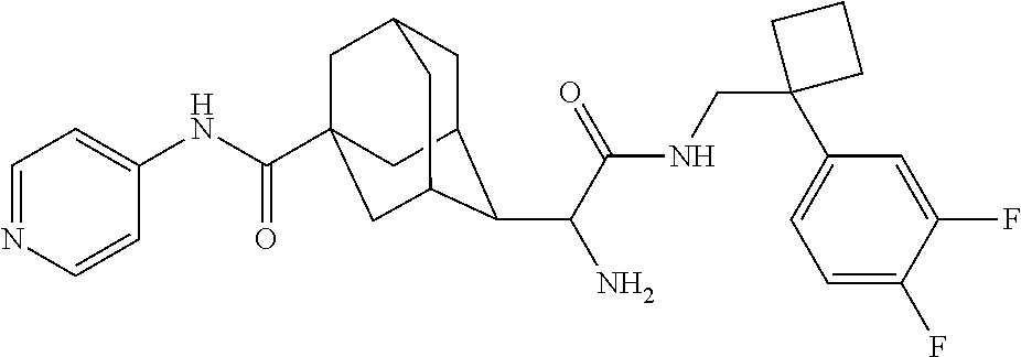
C1C2C(C(C(NCC3(C4=CC=C(F)C(F)=C4)CCC3)=O)N)C3CC(C(NC4=CC=NC=C4)=O)(CC1C3)C2
